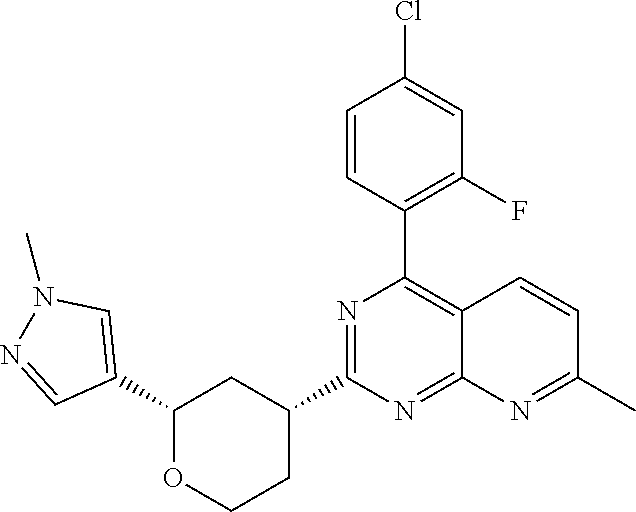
C1(C2=CN(C)N=C2)OCCC(C2=NC(C3=C(F)C=C(Cl)C=C3)=C3C(=N2)N=C(C)C=C3)C1
